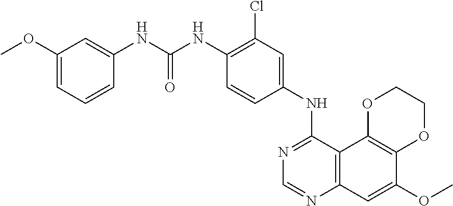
C12=C(C3=C(C=C1OC)N=CN=C3NC1=CC(Cl)=C(NC(NC3=CC(OC)=CC=C3)=O)C=C1)OCCO2
